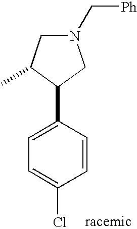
N1(C[Ph])CC(C)C(C2=CC=C(Cl)C=C2)C1
